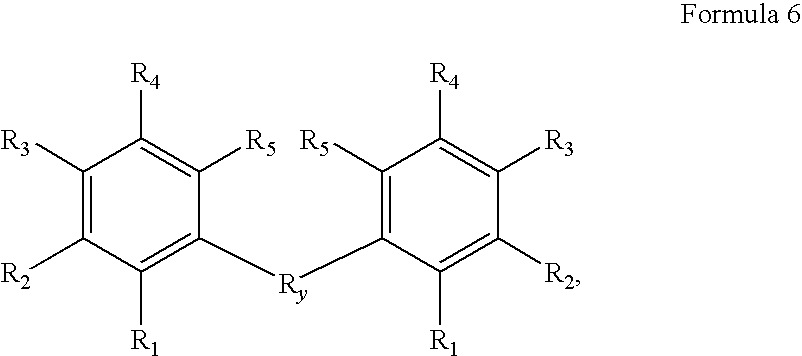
C1([R3])=C([R2])C([R1])=C([Ry]C2=C([R5])C([R4])=C([R3])C([R2])=C2[R1])C([R5])=C1[R4]
